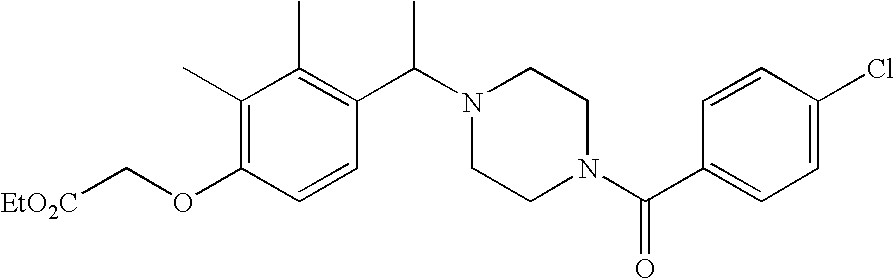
[EtO2C]COC1=C(C)C(C)=C(C(N2CCN(C(C3=CC=C(Cl)C=C3)=O)CC2)C)C=C1
